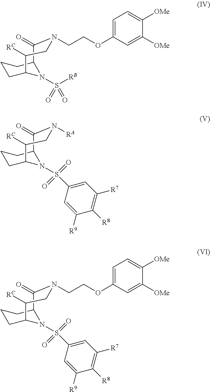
C1CC2N(S([RB])(=O)=O)C(C1)C(=O)N(CCOC1=CC=C([OMe])C([OMe])=C1)CC2[RC].C1CC2N(S(C3=CC([R7])=C([R8])C([R9])=C3)(=O)=O)C(C1)C(=O)N([RA])CC2[RC].C1CC2N(S(C3=CC([R7])=C([R8])C([R9])=C3)(=O)=O)C(C1)C(=O)N(CCOC1=CC=C([OMe])C([OMe])=C1)CC2[RC]
